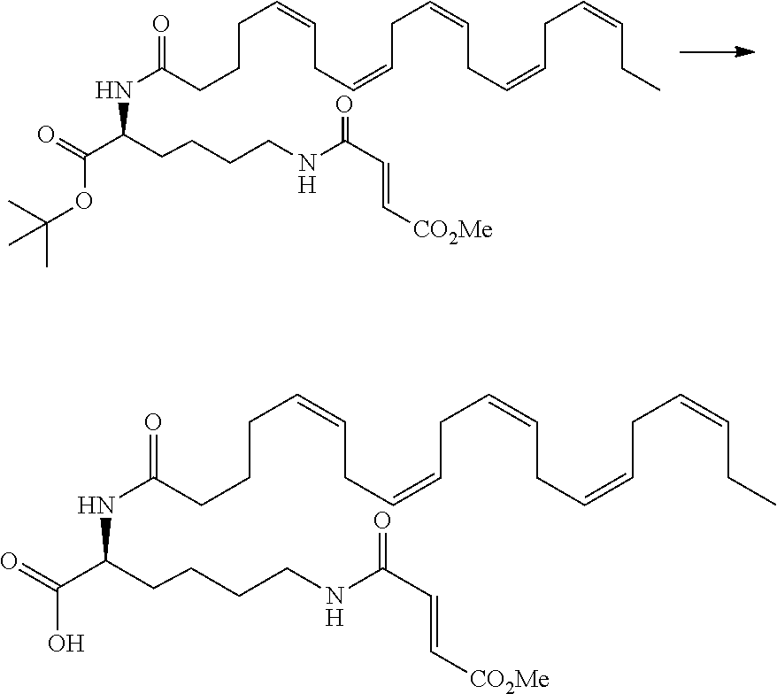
O=C(C(CCCCNC(C=C[CO2Me])=O)NC(CCCC=CCC=CCC=CCC=CCC=CCC)=O)OC(C)(C)C.O=C(C(CCCCNC(C=C[CO2Me])=O)NC(CCCC=CCC=CCC=CCC=CCC=CCC)=O)O
